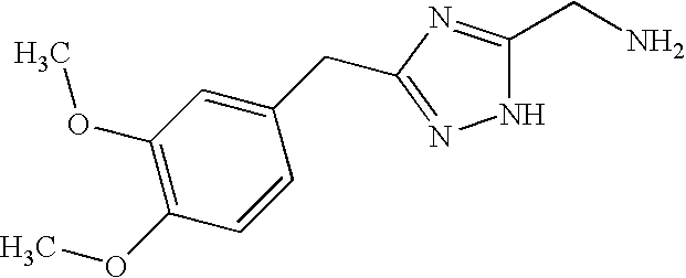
N1C(CN)=NC(CC2=CC(OC)=C(OC)C=C2)=N1
